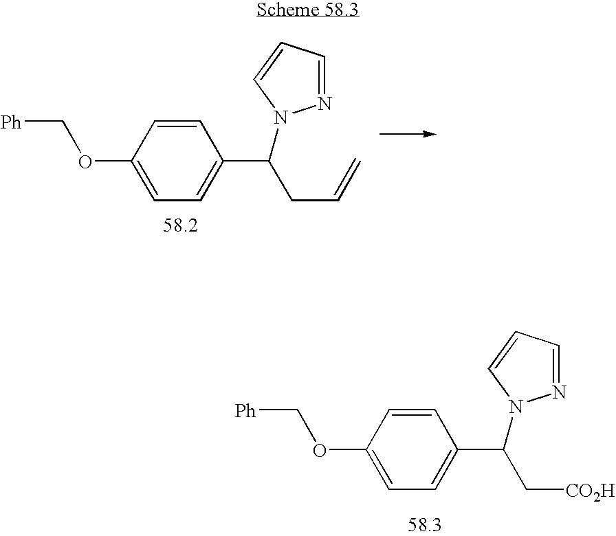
C1(OC[Ph])=CC=C(C(N2N=CC=C2)CC=C)C=C1.C1(OC[Ph])=CC=C(C(N2N=CC=C2)C[CO2H])C=C1
